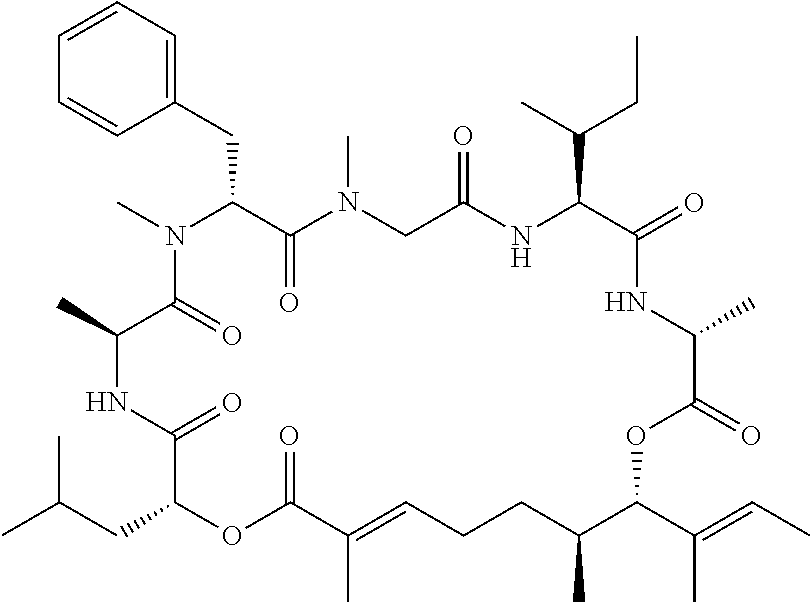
C1=CC=C(CC2C(=O)N(C)CC(=O)NC(C(C)CC)C(=O)NC(C)C(=O)OC(C(C)=CC)C(C)CCC=C(C)C(=O)OC(CC(C)C)C(=O)NC(C)C(=O)N2C)C=C1
